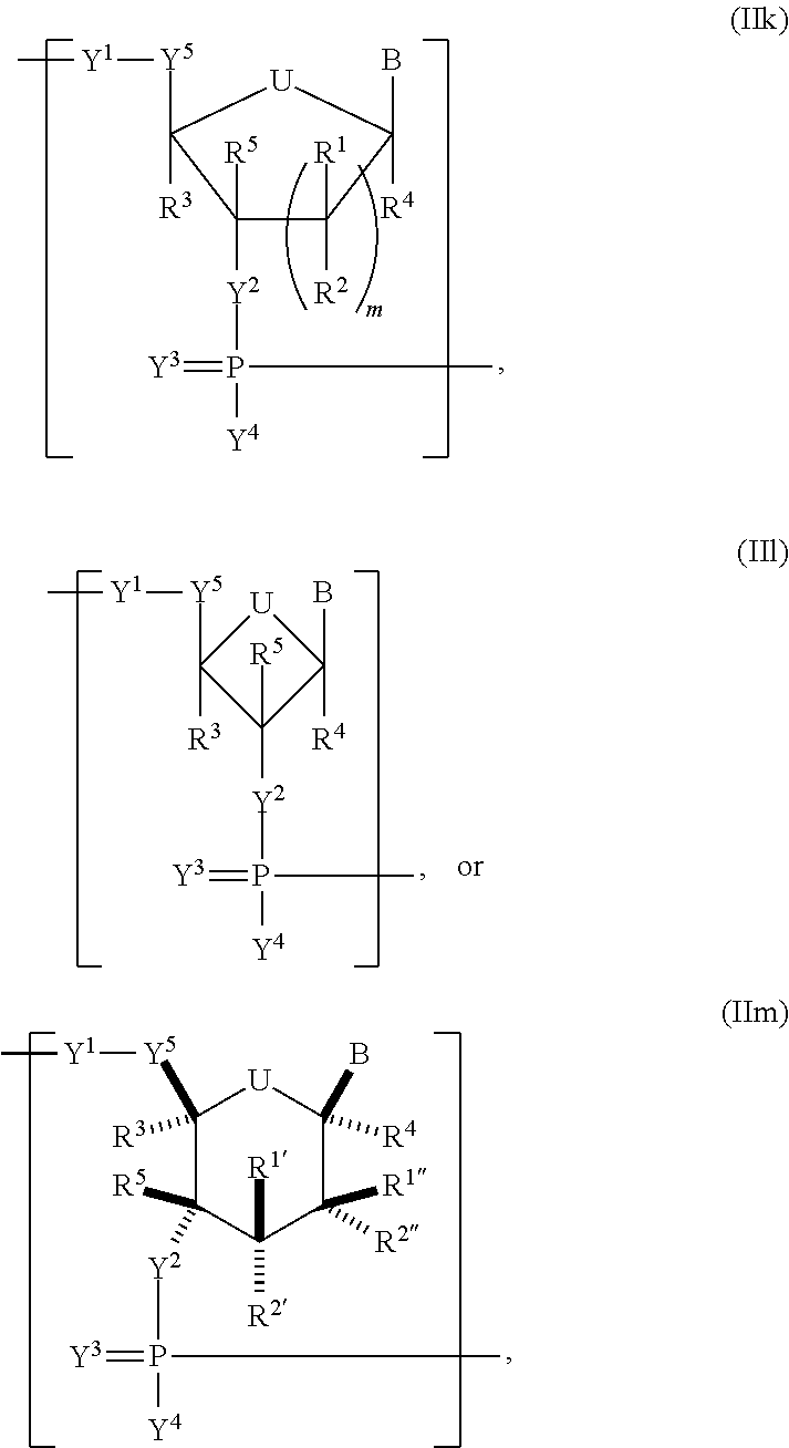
C1([R5])([Y2]P(=[Y3])([Y4])C)C([R1])([R2])C(B)([R4])[U]C1([Y5][Y1]C)[R3].[Y2](P(=[Y3])([Y4])C)C1([R5])C(B)([R4])[U]C1([Y5][Y1]C)[R3].C1([Y5][Y1]C)([R3])[U]C(B)([R4])C([R1])([R2])C([R1])([R2])C1([R5])[Y2]P(=[Y3])([Y4])C
